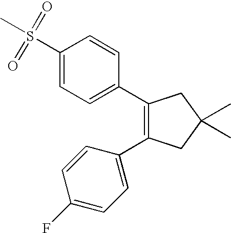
C1(S(C)(=O)=O)=CC=C(C2=C(C3=CC=C(F)C=C3)CC(C)(C)C2)C=C1
